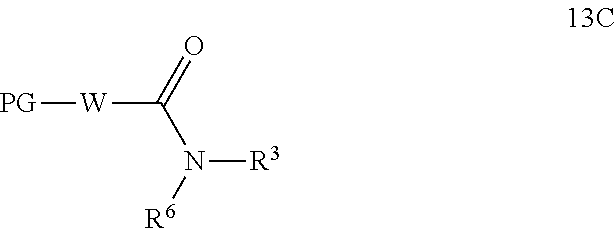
[PG][W]C(N([R3])[R6])=O
